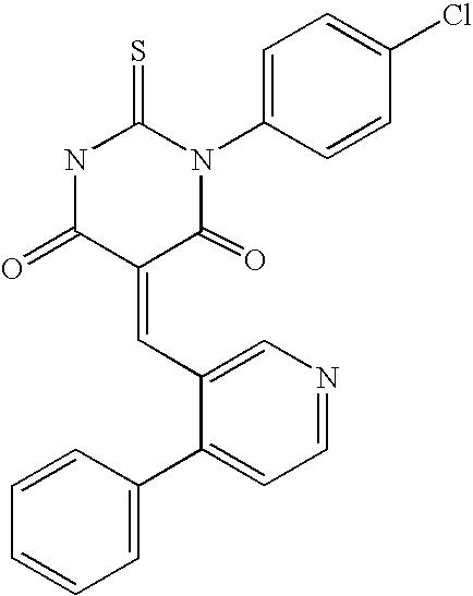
N1C(=O)C(=CC2=CN=CC=C2C2=CC=CC=C2)C(=O)N(C2=CC=C(Cl)C=C2)C1=S
